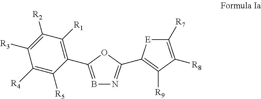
B1=C(C2=C([R1])C([R2])=C([R3])C([R4])=C2[R5])OC(C2=C([R9])C([R8])=C([R7])[E]2)=N1
